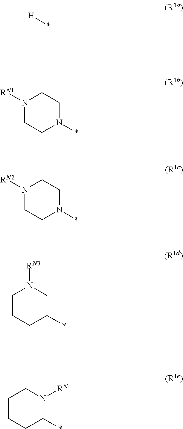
[H]*.N1([RN1])CCN(*)CC1.C1CCC(*)N([RN4])C1.N1([RN2])CCN(*)CC1.C1CCC(*)CN1[RN3]
